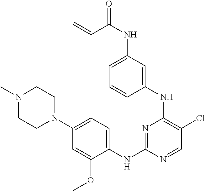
C1(NC2=C(Cl)C=NC(NC3=CC=C(N4CCN(C)CC4)C=C3OC)=N2)=CC(NC(=O)C=C)=CC=C1
